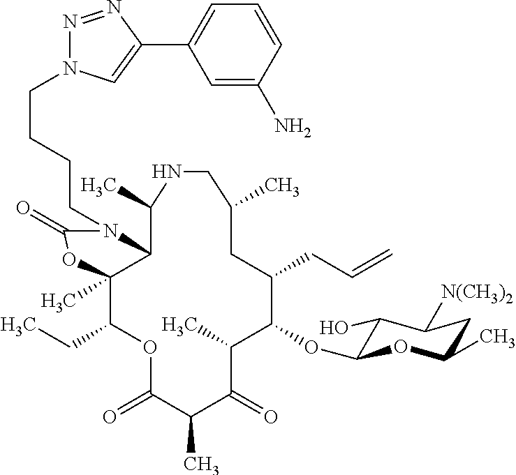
C12C(C)(C(CC)OC(=O)C(C)C(=O)C(C)C(OC3C(O)C([N(CH3)2])CC(C)O3)C(CC=C)CC(C)CNC1C)OC(=O)N2CCCCN1N=NC(C2=CC=CC(N)=C2)=C1
